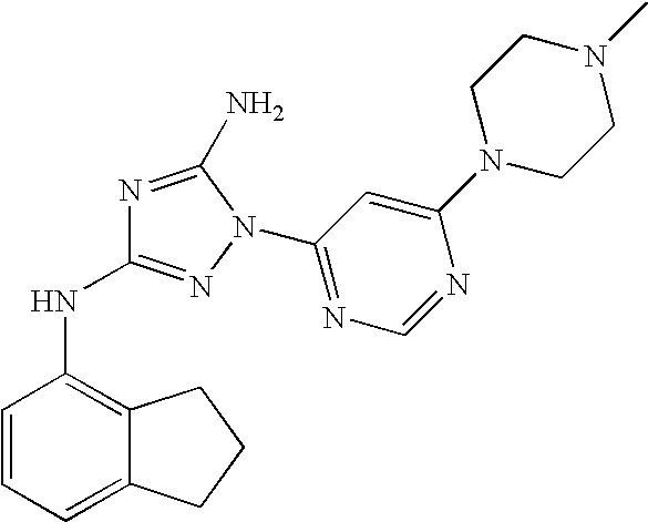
N1=C(N)N(C2=NC=NC(N3CCN(C)CC3)=C2)N=C1NC1=C2C(=CC=C1)CCC2
